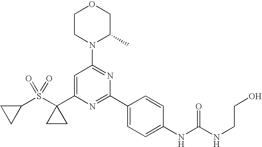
C1=C(C2(S(C3CC3)(=O)=O)CC2)N=C(C2=CC=C(NC(NCCO)=O)C=C2)N=C1N1C(C)COCC1
